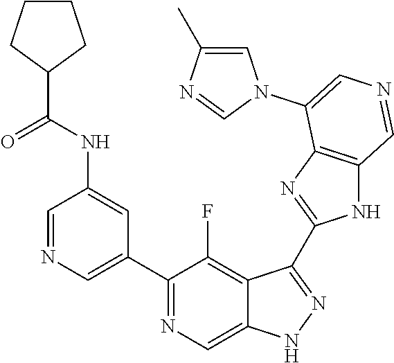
C1(C2=CN=CC(NC(C3CCCC3)=O)=C2)=NC=C2C(=C1F)C(C1=NC3=C(N1)C=NC=C3N1C=C(C)N=C1)=NN2
